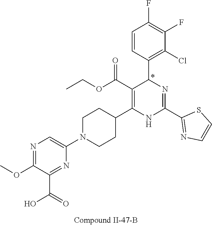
C1(F)=C(F)C=CC(C2N=C(C3=NC=CS3)NC(C3CCN(C4=CN=C(OC)C(C(O)=O)=N4)CC3)=C2C(OCC)=O)=C1Cl
